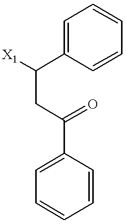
C1=C(C([X1])CC(C2=CC=CC=C2)=O)C=CC=C1
